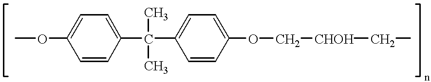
C1=CC(C(C2=CC=C(OC[CHOH]CC)C=C2)(C)C)=CC=C1OC
